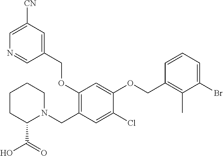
C1(Br)=CC=CC(COC2=CC(OCC3=CC([CN])=CN=C3)=C(CN3CCCCC3C(O)=O)C=C2Cl)=C1C
